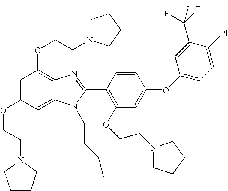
C1=C(OCCN2CCCC2)C=C2C(=C1OCCN1CCCC1)N=C(C1=C(OCCN3CCCC3)C=C(OC3=CC=C(Cl)C(C(F)(F)F)=C3)C=C1)N2CCCC
